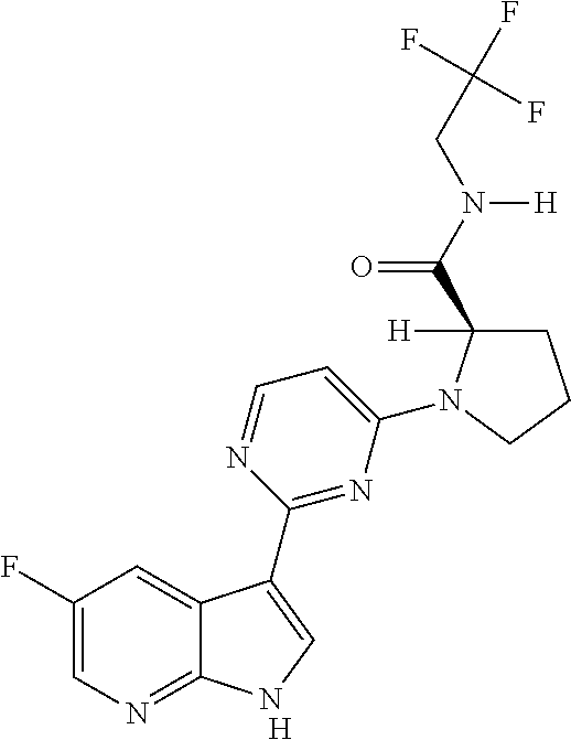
[H].C1(F)=CN=C2C(=C1)C(C1=NC(N3C(C(N(CC(F)(F)F)[H])=O)([H])CCC3)=CC=N1)=CN2
